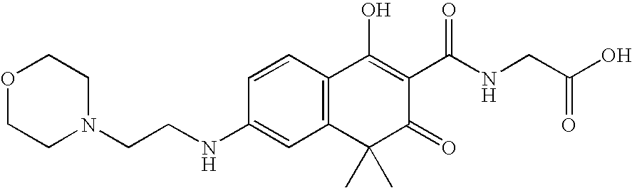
C12=C(C=CC(NCCN3CCOCC3)=C1)C(O)=C(C(=O)NCC(O)=O)C(=O)C2(C)C
